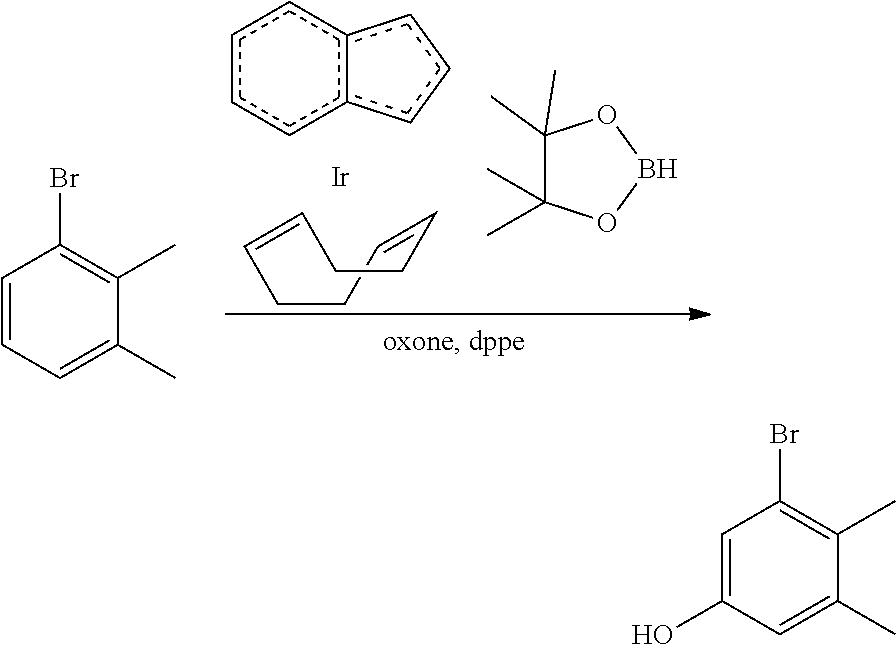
c1ccc2c(c1)ccc2.[Ir].C1=CCCC=CCC1.C1(C)(C)C(C)(C)OBO1.C1=CC=C(C)C(C)=C1Br.C1=C(O)C=C(C)C(C)=C1Br
